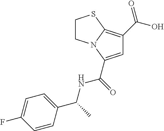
C1=C(C(NC(C2=CC=C(F)C=C2)C)=O)N2C(=C1C(O)=O)SCC2
